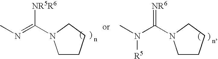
C1CCCN1C(=NC)[NR5R6].C1CCCN1C(N(C)[R5])=[NR6]
